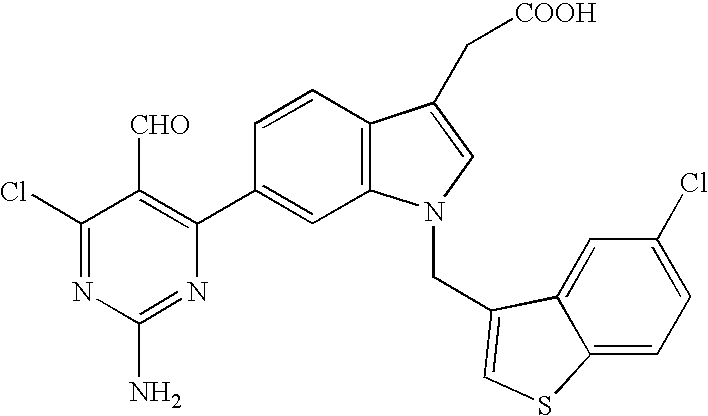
C1=CC2=C(C=C1C1=C([CHO])C(Cl)=NC(N)=N1)N(CC1=CSC3=CC=C(Cl)C=C31)C=C2C[COOH]
